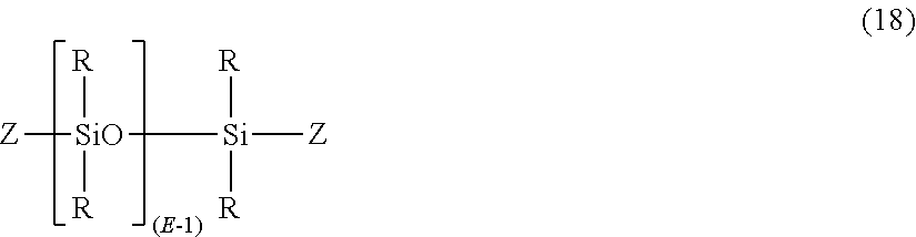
[Z][SiO]([Si]([Z])([R])[R])([R])[R]
